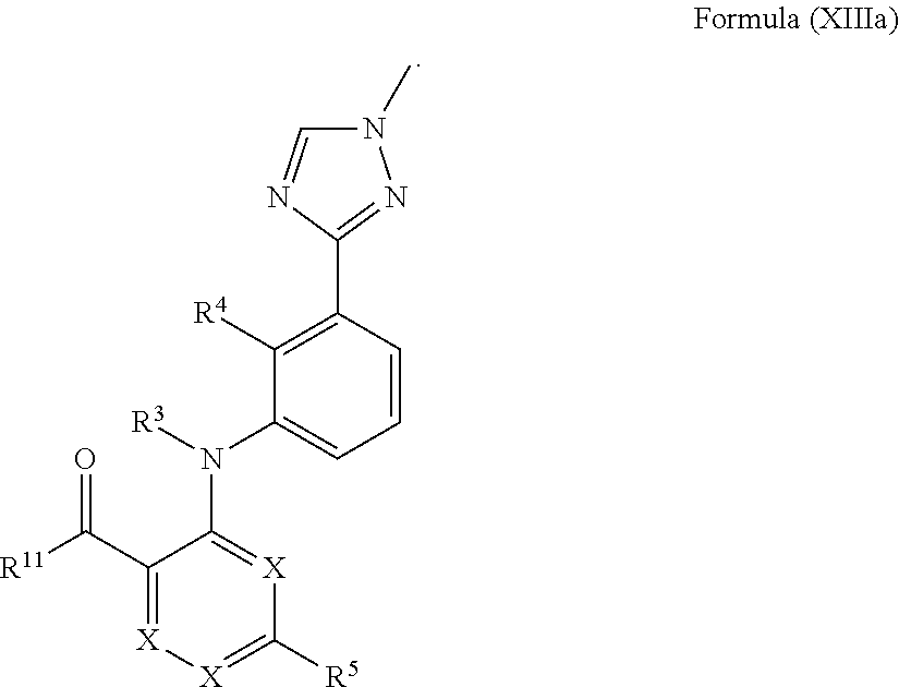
C1(C([R11])=O)=[X][X]=C([R5])[X]=C1N([R3])C1=CC=CC(C2=NN(C)C=N2)=C1[R4]
